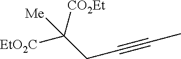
[EtO2C]C(CC#CC)([CO2Et])[Me]
